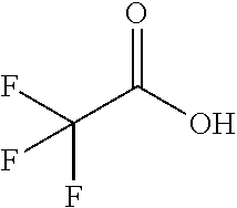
O=C(O)C(F)(F)F
